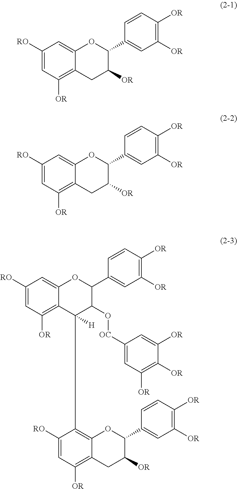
C1([RO])=CC([OR])=C2C(=C1)OC(C1=CC([OR])=C([OR])C=C1)C([OR])C2.C1([RO])=CC([OR])=C2C(=C1)OC(C1=CC([OR])=C([OR])C=C1)C(O[OC]C1=CC([OR])=C([OR])C([OR])=C1)C2(C1=C2C(=C([OR])C=C1[RO])CC([OR])C(C1=CC([OR])=C([OR])C=C1)O2)[H].C1([RO])=CC([OR])=C2C(=C1)OC(C1=CC([OR])=C([OR])C=C1)C([OR])C2
